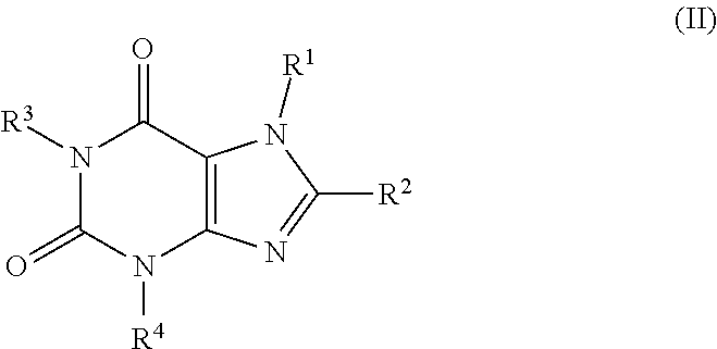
N1([R3])C(=O)N([R4])C2=C(C1=O)N([R1])C([R2])=N2
